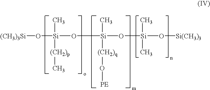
[(CH3)3Si]O[Si](O[Si](O[Si](C)(C)O[Si(CH3)3])(C)[(CH2)q]O[PE])(C)[(CH2)p]C
